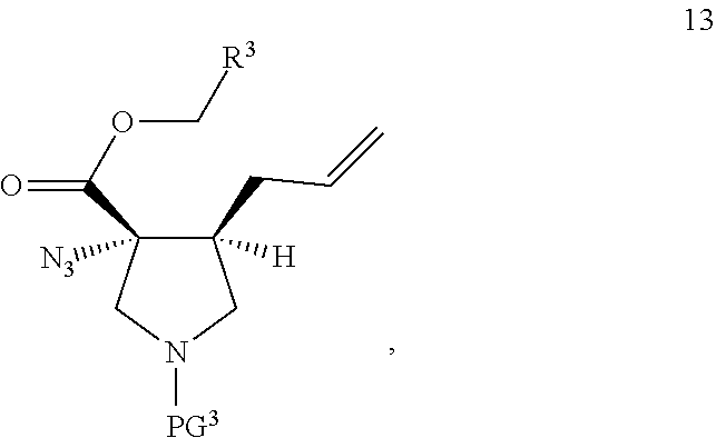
C1(CC=C)([H])C(C(OC[R3])=O)([N3])CN([PG3])C1
